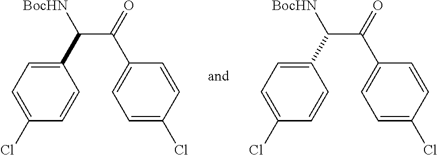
C1(C([BocHN])C(=O)C2=CC=C(Cl)C=C2)=CC=C(Cl)C=C1.C1(C([BocHN])C(=O)C2=CC=C(Cl)C=C2)=CC=C(Cl)C=C1
